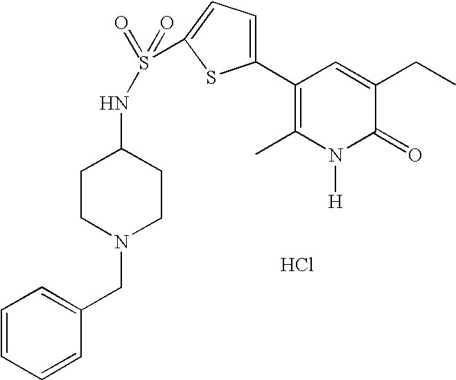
Cl.N(S(=O)(C1=CC=C(C2=C(C)N([H])C(=O)C(CC)=C2)S1)=O)C1CCN(CC2=CC=CC=C2)CC1
